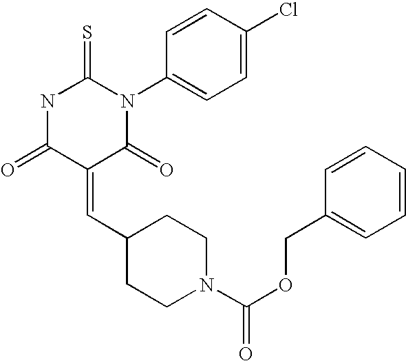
C1=CC(N2C(=S)NC(=O)C(=CC3CCN(C(OCC4=CC=CC=C4)=O)CC3)C2=O)=CC=C1Cl
